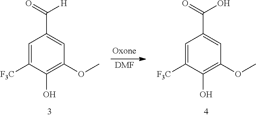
C1=C([F3C])C(O)=C(OC)C=C1C(O)=O.[DMF].C1=C([F3C])C(O)=C(OC)C=C1C([H])=O
